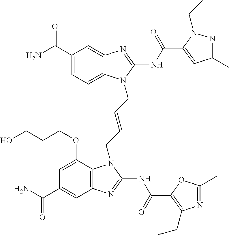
C1(C(N)=O)=CC=C2C(=C1)N=C(NC(=O)C1=CC(C)=NN1CC)N2CC=CCN1C2=C(C=C(C(N)=O)C=C2OCCCO)N=C1NC(=O)C1=C(CC)N=C(C)O1
